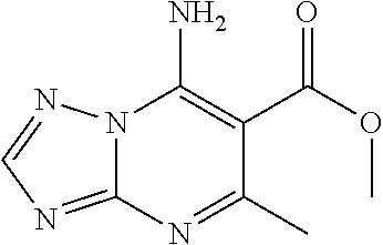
N12C(=NC=N1)N=C(C)C(C(OC)=O)=C2N
